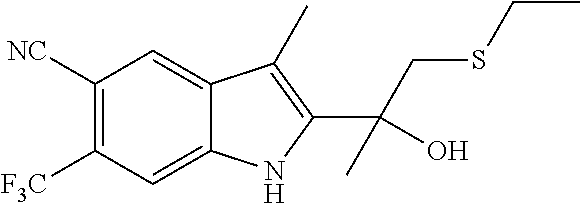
C1([NC])=C([F3C])C=C2C(=C1)C(C)=C(C(CSCC)(C)O)N2
